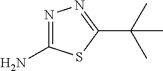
NC1=NN=C(C(C)(C)C)S1
